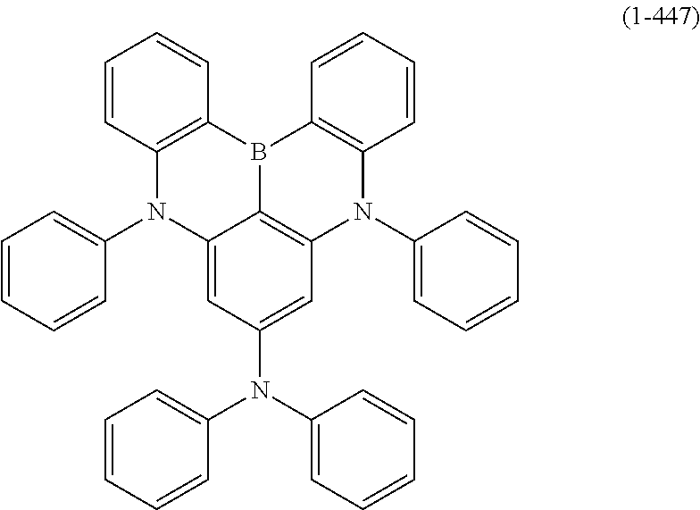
C12=C(B3C4=C(N(C5=CC=CC=C5)C5=C3C=CC=C5)C=C(N(C3=CC=CC=C3)C3=CC=CC=C3)C=C4N1C1=CC=CC=C1)C=CC=C2
